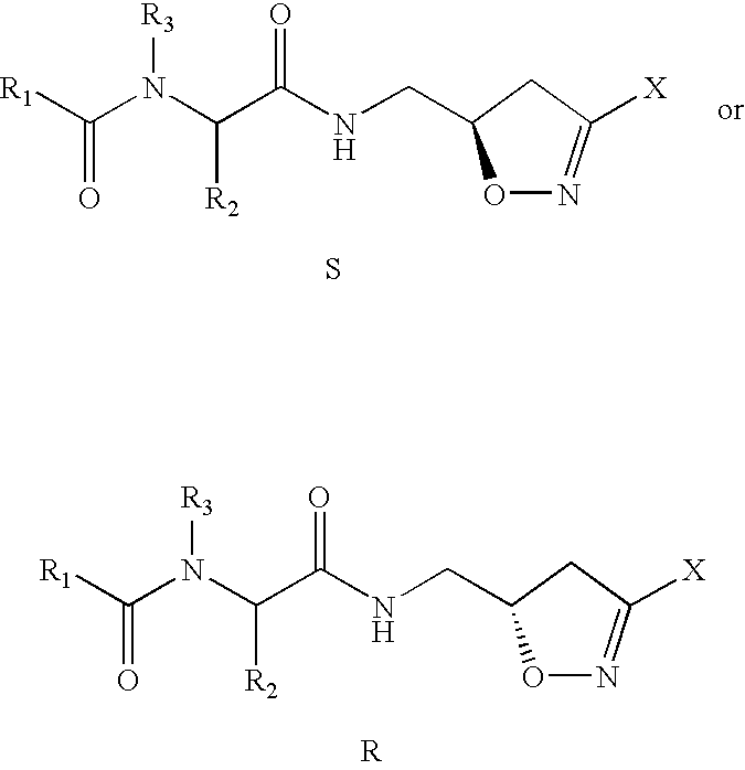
[R1]C(N(C(C(NCC1ON=C([X])C1)=O)[R2])[R3])=O.S.[R1]C(N(C(C(NCC1ON=C([X])C1)=O)[R2])[R3])=O.[R]
